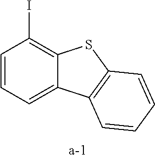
C1=CC=C2C(=C1I)SC1=C2C=CC=C1
